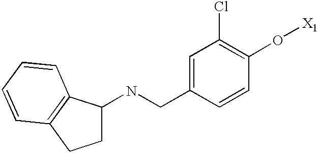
C1(NCC2=CC(Cl)=C(O[X1])C=C2)CCC2=C1C=CC=C2
